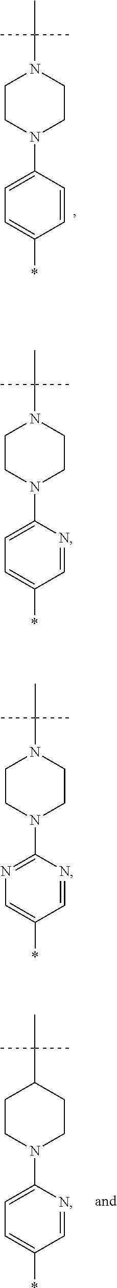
C1CN(C2=CC=C(*)C=C2)CCN1C(C)(C)C.C1CN(C2=CC=C(*)C=N2)CCC1C(C)(C)C.C1CN(C2=CC=C(*)C=N2)CCN1C(C)(C)C.C1CN(C2=NC=C(*)C=N2)CCN1C(C)(C)C
